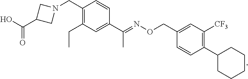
C1(CN2CC(C(O)=O)C2)=C(CC)C=C(C(=NOCC2=CC([CF3])=C(C3CCCCC3)C=C2)C)C=C1
